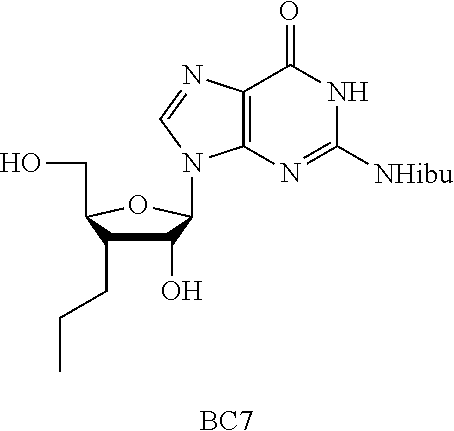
C1(O)C(CCC)C(CO)OC1N1C2=C(C(=O)NC([NHibu])=N2)N=C1.[BC7]
